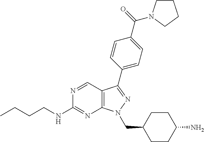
N1=CC2=C(N=C1NCCCC)N(CC1CCC(N)CC1)N=C2C1=CC=C(C(=O)N2CCCC2)C=C1
